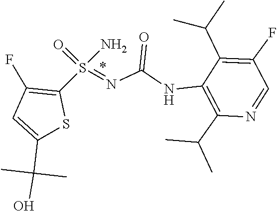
S(=NC(NC1=C(C(C)C)N=CC(F)=C1C(C)C)=O)(N)(C1=C(F)C=C(C(C)(O)C)S1)=O
